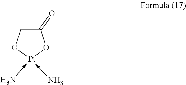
C1(=O)CO[Pt](-N)(-N)O1
